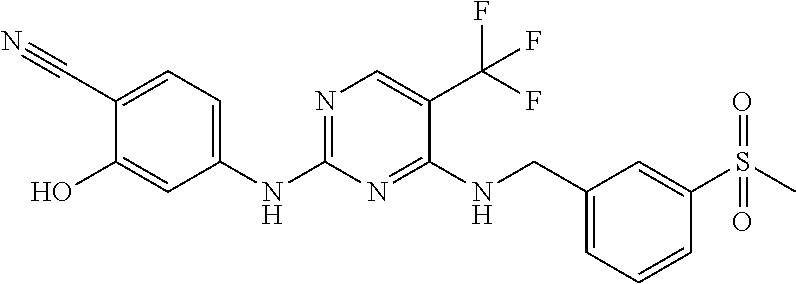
N1=C(NC2=CC=C(C#N)C(O)=C2)N=C(NCC2=CC=CC(S(=O)(=O)C)=C2)C(C(F)(F)F)=C1
